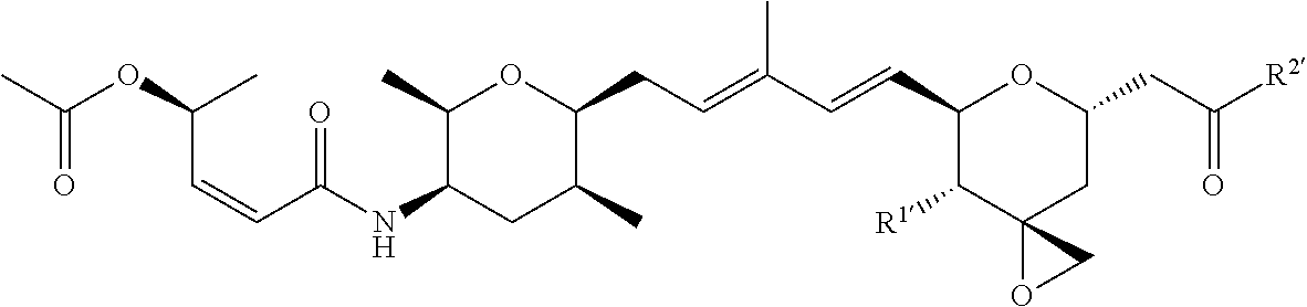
C1(C)C(NC(C=CC(OC(C)=O)C)=O)CC(C)C(CC=C(C=CC2C([R1])C3(CC(CC([R2])=O)O2)OC3)C)O1
